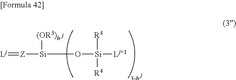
[Z]([Si]([(OR3)h])O[Si]([R4])([R4])[Lj+1])=[Lj]
